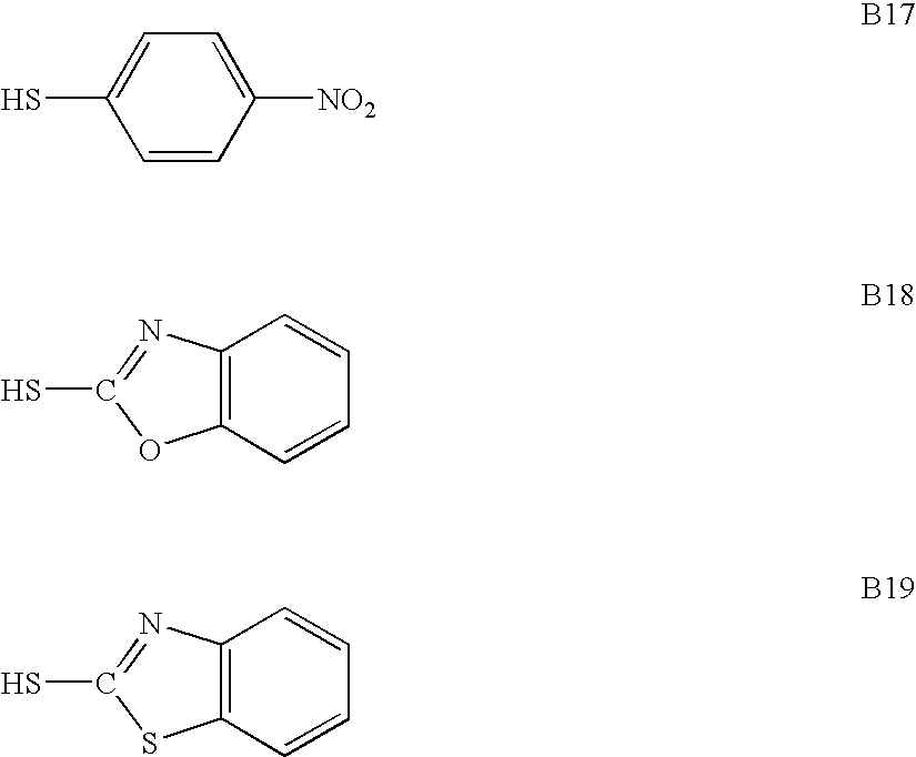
C1=CC([NO2])=CC=C1S.C12=C(C=CC=C1)OC(S)=N2.C12=C(C=CC=C1)SC(S)=N2
